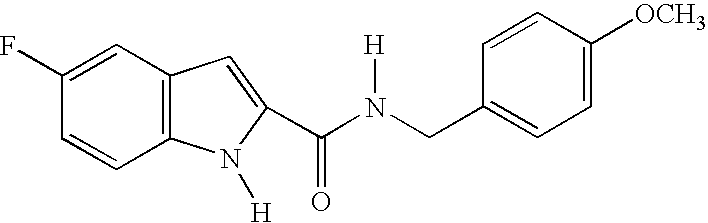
C1=C(F)C=CC2=C1C=C(C(=O)N(CC1=CC=C([OCH3])C=C1)[H])N2[H]
